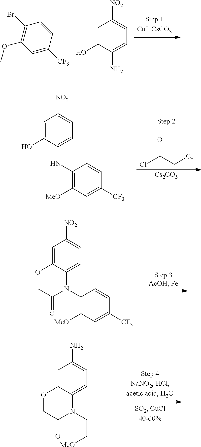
C1=C([CF3])C=CC(Br)=C1OC.C1=C(O)C(N)=CC=C1[NO2].C1=C(O)C(NC2=C([MeO])C=C([CF3])C=C2)=CC=C1[NO2].O=C(CCl)Cl.[Cs2CO3].C1=C2C(=CC=C1[NO2])N(C1=C([MeO])C=C([CF3])C=C1)C(=O)CO2.C1=C2C(=CC=C1N)N(CC[MeO])C(=O)CO2
